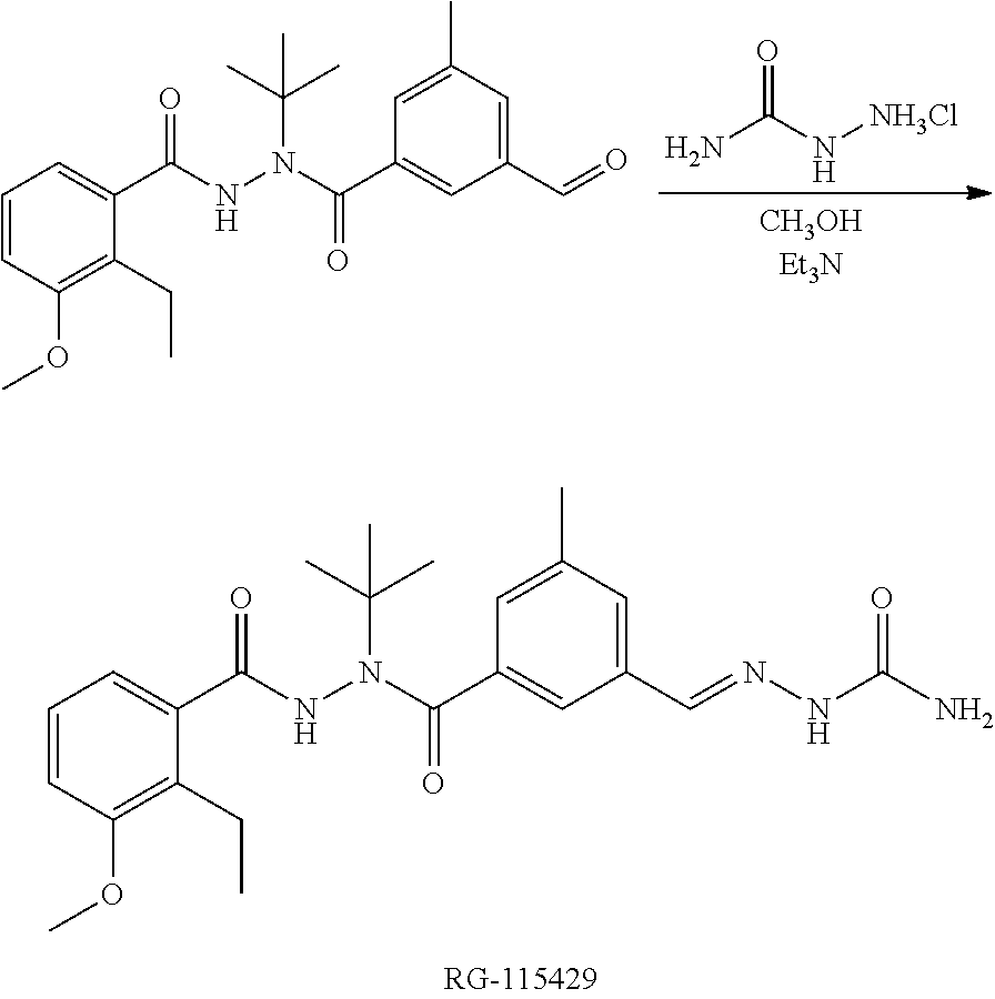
C1(CC)=C(OC)C=CC=C1C(NN(C(=O)C1=CC(C=O)=CC(C)=C1)C(C)(C)C)=O.O=C(N[NH3Cl])N.C1(CC)=C(OC)C=CC=C1C(NN(C(=O)C1=CC(C=NNC(N)=O)=CC(C)=C1)C(C)(C)C)=O
